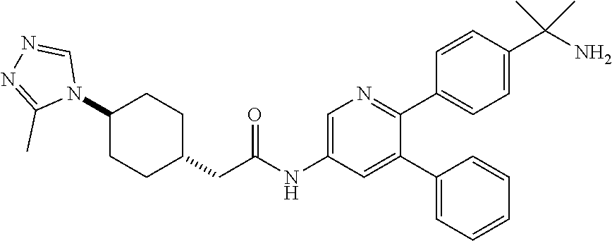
C1(C2=CC(NC(CC3CCC(N4C=NN=C4C)CC3)=O)=CN=C2C2=CC=C(C(N)(C)C)C=C2)=CC=CC=C1
